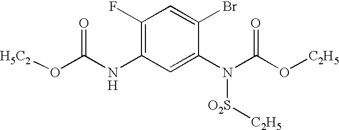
C1(F)=C(NC(=O)O[H5C2])C=C(N(C(=O)O[C2H5])[O2S][C2H5])C(Br)=C1.[H]
